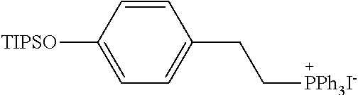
C1=CC([TIPSO])=CC=C1CC[PPh3I-]
